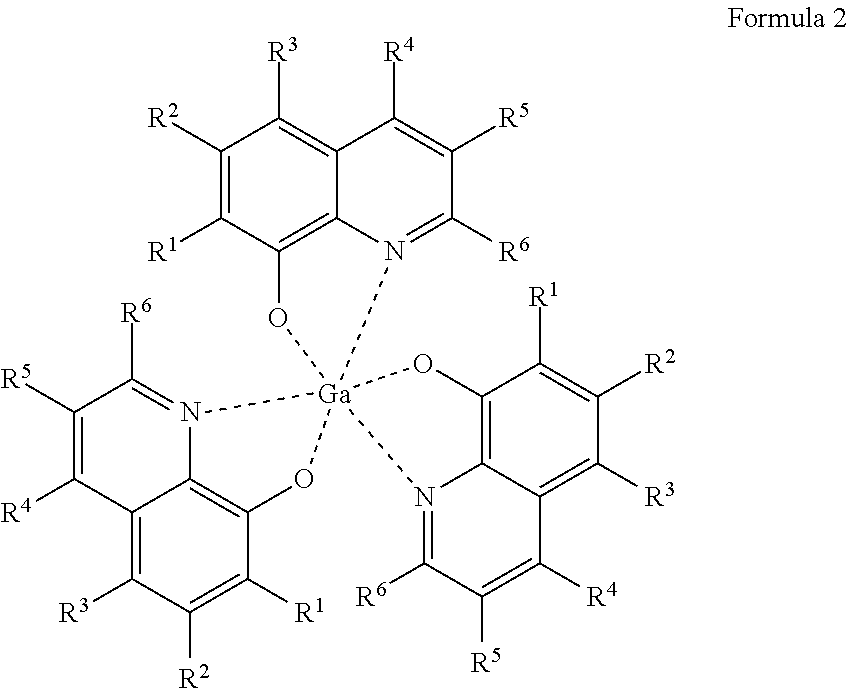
C1([R2])=C([R1])C2=C3C(=C1[R3])C([R4])=C([R5])C([R6])=N3[Ga]13(N4=C([R6])C([R5])=C([R4])C5=C([R3])C([R2])=C([R1])C(=C54)O1)(N1=C([R6])C([R5])=C([R4])C4=C([R3])C([R2])=C([R1])C(=C41)O3)O2
